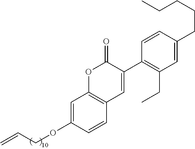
C1=C(CCCCC)C=CC(C2=CC3=C(OC2=O)C=C(OCC=C)C=C3)=C1CC
